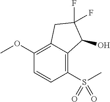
C1(OC)=C2C(=C(S(C)(=O)=O)C=C1)C(O)C(F)(F)C2
